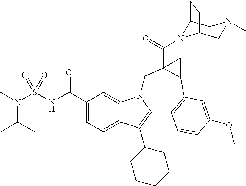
S(NC(C1=CC=C2C(=C1)N1C(=C2C2CCCCC2)C2=C(C3C(C(=O)N4C5CN(C)CC4CC5)(C1)C3)C=C(OC)C=C2)=O)(=O)(=O)N(C)C(C)C
